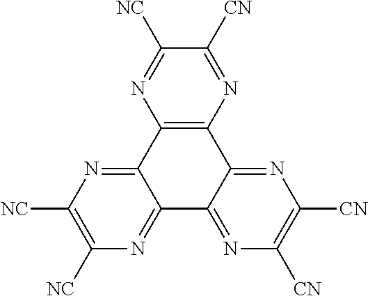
C12=C(C3=NC([NC])=C([NC])N=C3C3=NC([CN])=C([CN])N=C13)N=C([NC])C([CN])=N2
